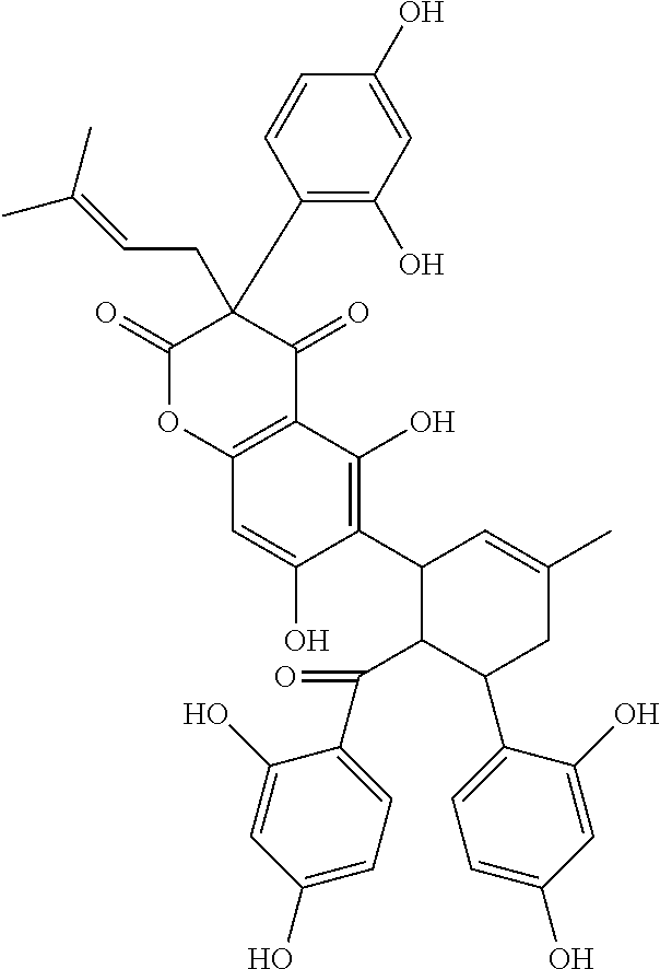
C12=C(C(O)=C(C3C(C(C4=CC=C(O)C=C4O)=O)C(C4=CC=C(O)C=C4O)CC(C)=C3)C(O)=C1)C(=O)C(CC=C(C)C)(C1=C(O)C=C(O)C=C1)C(=O)O2
